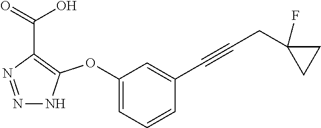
N1=NC(C(=O)O)=C(OC2=CC=CC(C#CCC3(F)CC3)=C2)N1
